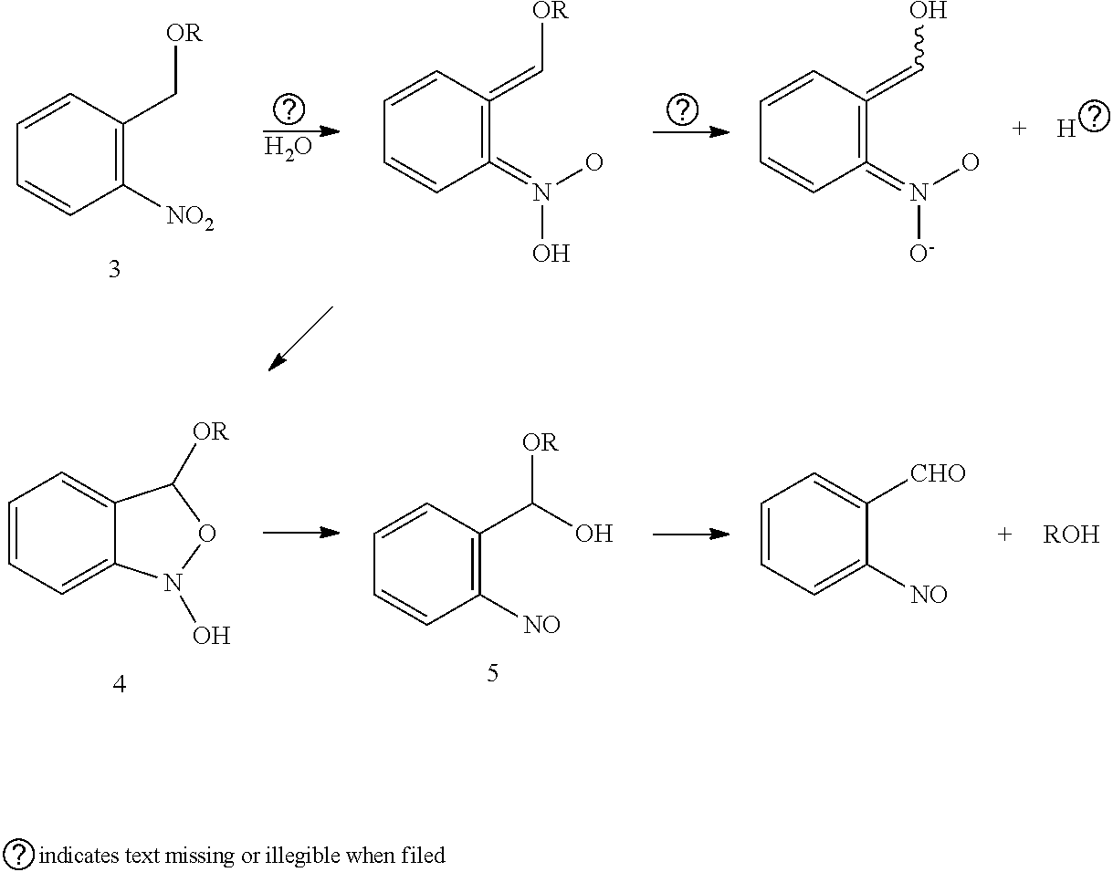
C1([NO2])=C(C[OR])C=CC=C1.O.C1(=N(O)[O-])=C(=CO)C=CC=C1.[H].C1(=N(O)O)=C(=C[OR])C=CC=C1.C1=CC=C2C(=C1)C([OR])ON2O.C1([NO])=C(C(O)[OR])C=CC=C1.C1=CC=C([NO])C([CHO])=C1.[ROH]
